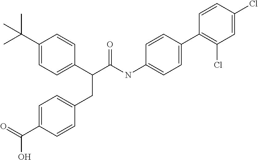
C1=C(C(O)=O)C=CC(CC(C2=CC=C(C(C)(C)C)C=C2)C(NC2=CC=C(C3=C(Cl)C=C(Cl)C=C3)C=C2)=O)=C1
